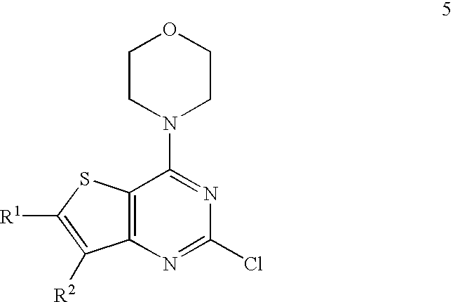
C12=C(N=C(Cl)N=C1N1CCOCC1)C([R2])=C([R1])S2
